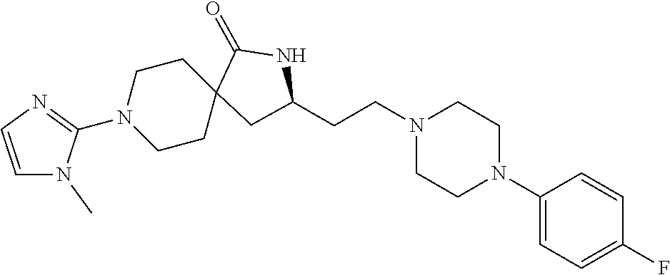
C1(N2CCN(CCC3CC4(CCN(C5=NC=CN5C)CC4)C(=O)N3)CC2)=CC=C(F)C=C1
